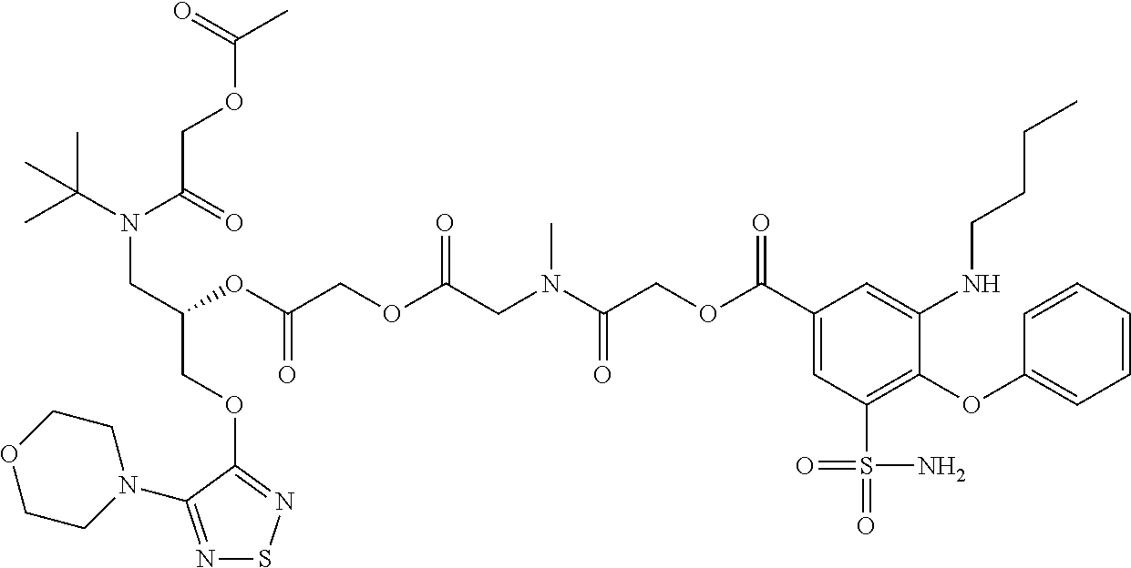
N1=C(N2CCOCC2)C(OCC(CN(C(C)(C)C)C(=O)COC(C)=O)OC(COC(CN(C(COC(C2=CC(S(=O)(=O)N)=C(OC3=CC=CC=C3)C(NCCCC)=C2)=O)=O)C)=O)=O)=NS1
